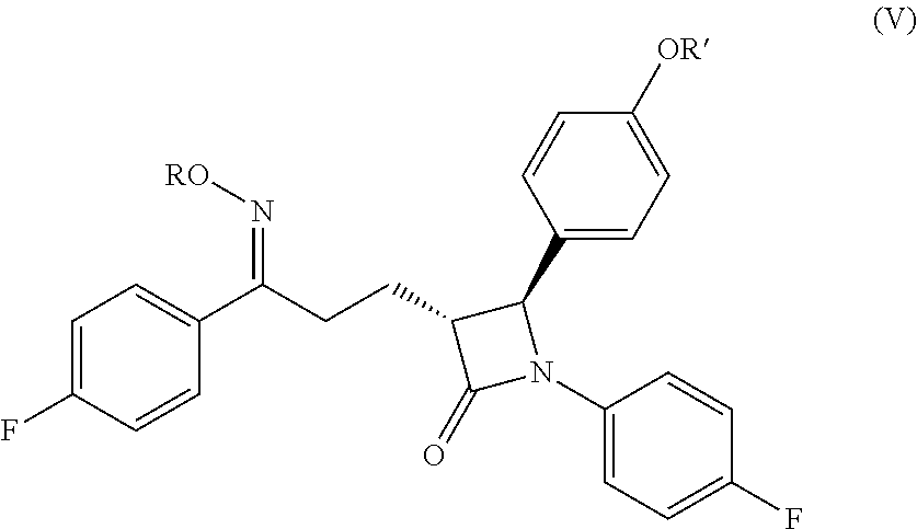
C1=C([OR])C=CC(C2C(CCC(C3=CC=C(F)C=C3)=N[RO])C(=O)N2C2=CC=C(F)C=C2)=C1
